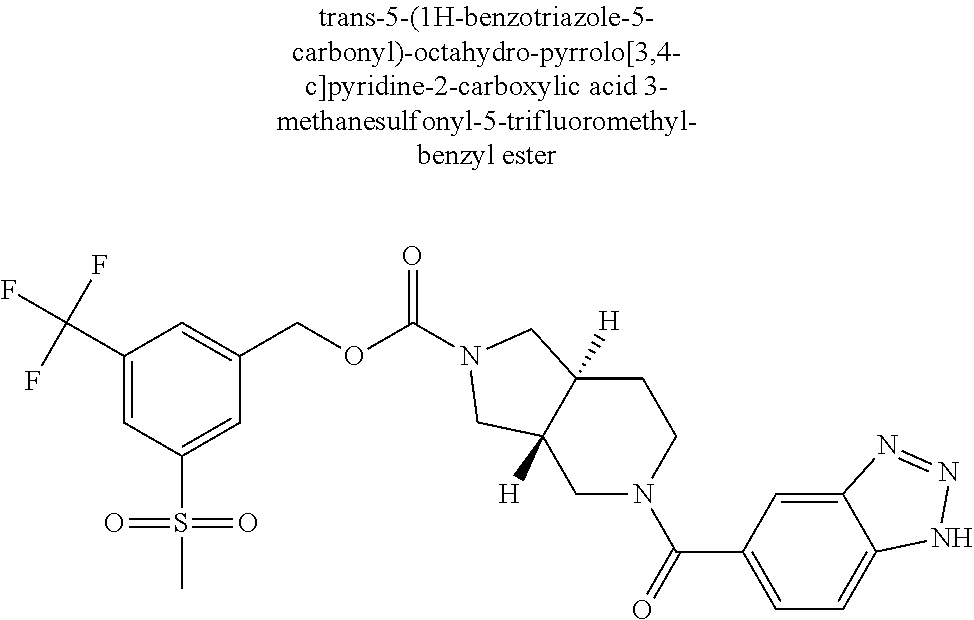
C1(C(F)(F)F)=CC(S(C)(=O)=O)=CC(COC(=O)N2CC3([H])CCN(C(=O)C4=CC=C5C(=C4)N=NN5)CC3([H])C2)=C1
